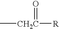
C[CH2C](=O)[R]
